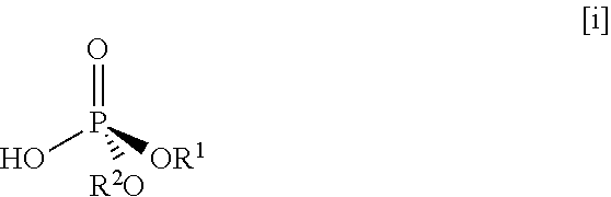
OP([OR1])(=O)[R2O]
